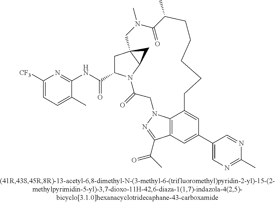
C1C23C(N(C(=O)CN4C5=C(C(C(C)=O)=N4)C=C(C4=CN=C(C)N=C4)C=C5CCCCCC(C)C(=O)N(C)C2)C1C(=O)NC1=NC([F3C])=CC=C1C)C3
